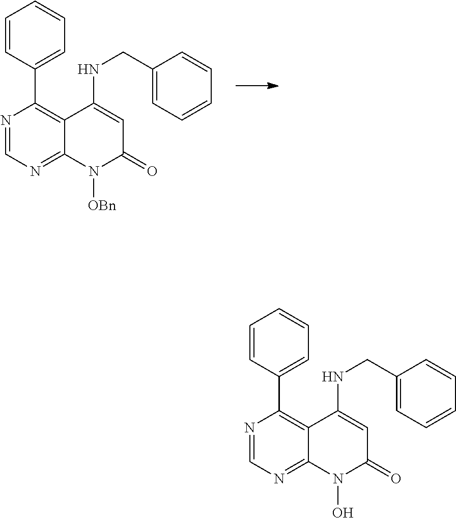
N1=CN=C2C(=C1C1=CC=CC=C1)C(NCC1=CC=CC=C1)=CC(=O)N2[OBn].N1=CN=C2C(=C1C1=CC=CC=C1)C(NCC1=CC=CC=C1)=CC(=O)N2O
